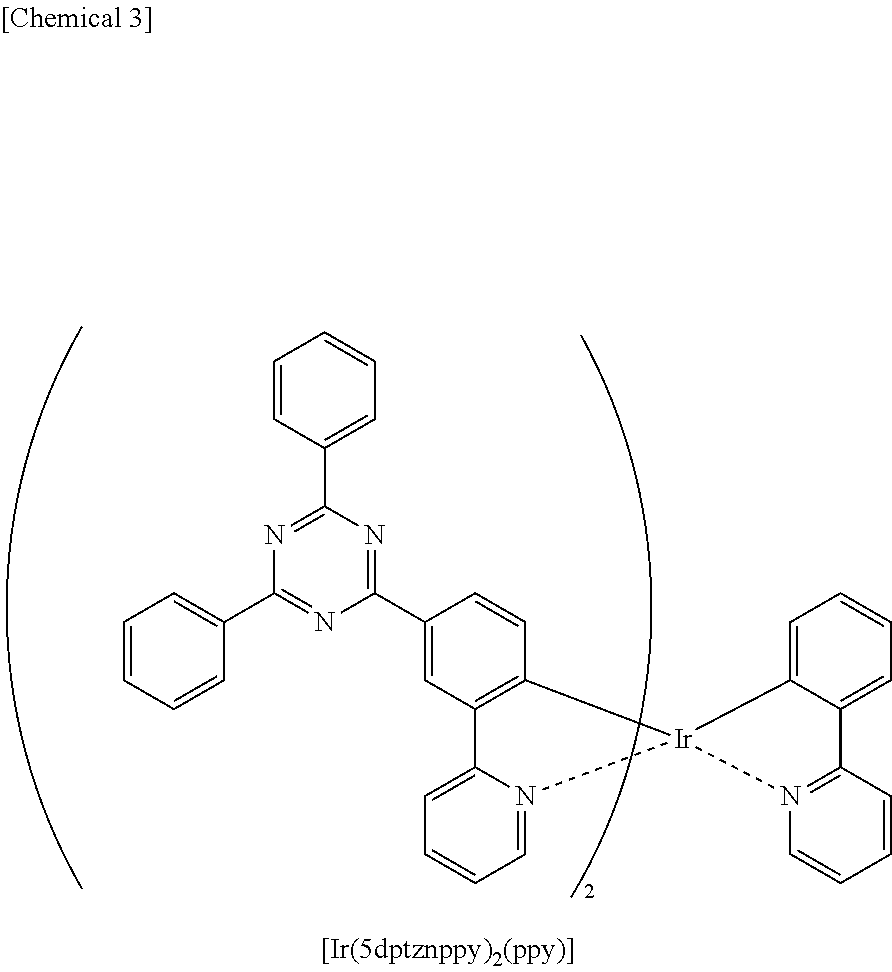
C12=CC=CC=C1[Ir]1(N3=C2C=CC=C3)C2=C(C3=CC=CC=N31)C=C(C1=NC(C3=CC=CC=C3)=NC(C3=CC=CC=C3)=N1)C=C2
